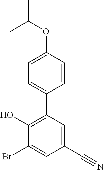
C1=C(C#N)C=C(Br)C(O)=C1C1=CC=C(OC(C)C)C=C1
